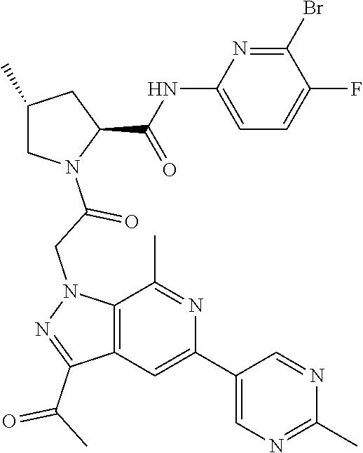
C1(C)CN(C(=O)CN2C3=C(C=C(C4=CN=C(C)N=C4)N=C3C)C(C(C)=O)=N2)C(C(NC2=CC=C(F)C(Br)=N2)=O)C1
